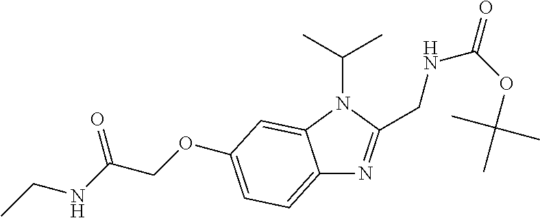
C12=CC=C(OCC(NCC)=O)C=C1N(C(C)C)C(CNC(=O)OC(C)(C)C)=N2
